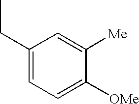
C1(CC)=CC=C([OMe])C([Me])=C1
